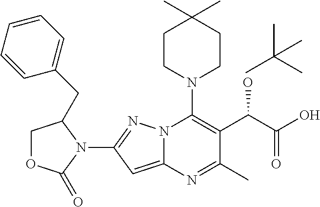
CC1(C)CCN(C2=C(C(C(=O)O)O)C(C)=NC3=CC(N4C(CC5=CC=CC=C5)COC4=O)=NN23)CC1.CC(C)(C)C
